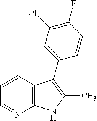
C12=C(C=CC=N1)C(C1=CC(Cl)=C(F)C=C1)=C(C)N2
